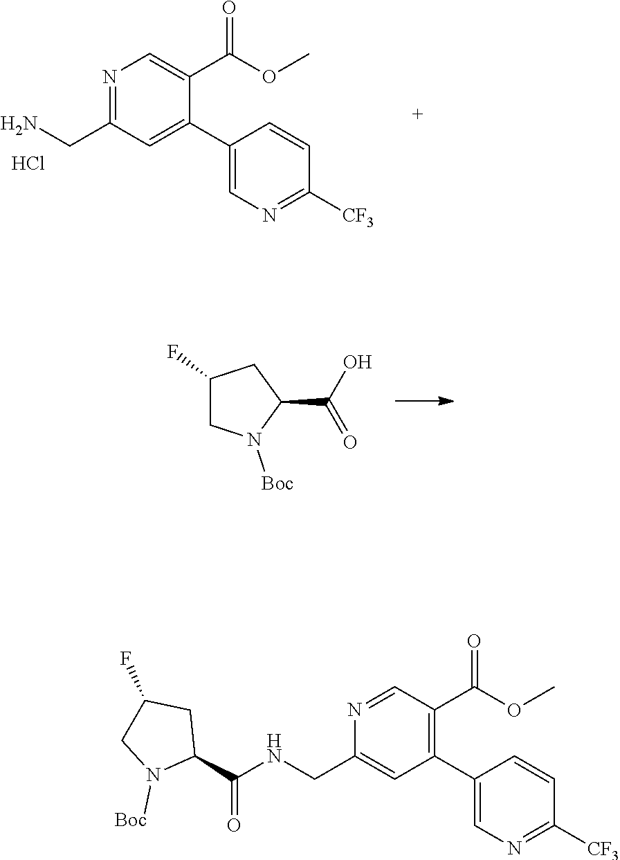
N1=CC(C(OC)=O)=C(C2=CN=C([CF3])C=C2)C=C1CNC(=O)C1CC(F)CN1[Boc].N1=C(CN)C=C(C2=CN=C([CF3])C=C2)C(C(OC)=O)=C1.Cl.C1(F)CN([Boc])C(C(O)=O)C1
